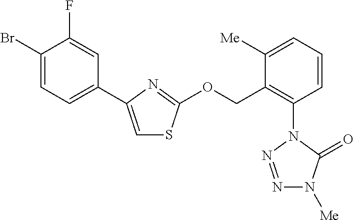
C1=C(C2=CC=C(Br)C(F)=C2)N=C(OCC2=C(N3N=NN([Me])C3=O)C=CC=C2[Me])S1
